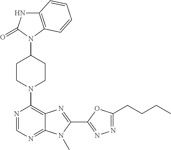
C12=C(C=CC=C1)N(C1CCN(C3=C4C(=NC=N3)N(C)C(C3=NN=C(CCCC)O3)=N4)CC1)C(=O)N2
